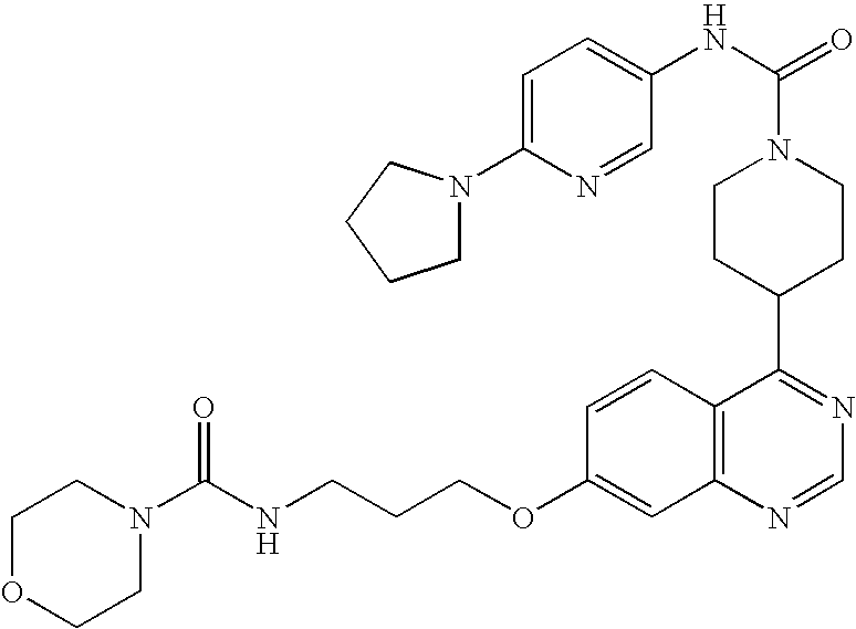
C(COC1=CC2=C(C=C1)C(C1CCN(C(=O)NC3=CC=C(N4CCCC4)N=C3)CC1)=NC=N2)CNC(N1CCOCC1)=O
